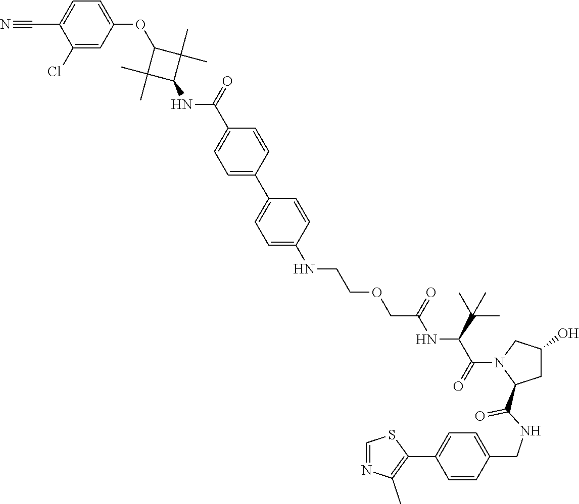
C1(Cl)=CC(OC2C(C)(C)C(NC(=O)C3=CC=C(C4=CC=C(NCCOCC(=O)NC(C(C)(C)C)C(N5C(C(=O)NCC6=CC=C(C7=C(C)N=CS7)C=C6)CC(O)C5)=O)C=C4)C=C3)C2(C)C)=CC=C1C#N
